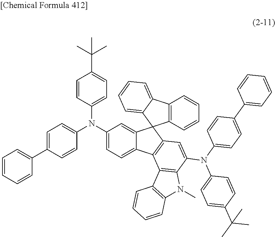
C1(N(C2=CC=C3C(=C2)C2(C4=C3C3=C(C(N(C5=CC=C(C6=CC=CC=C6)C=C5)C5=CC=C(C(C)(C)C)C=C5)=C4)N(C)C4=C3C=CC=C4)C3=C(C4=CC=CC=C24)C=CC=C3)C2=CC=C(C3=CC=CC=C3)C=C2)=CC=C(C(C)(C)C)C=C1
